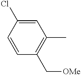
C1=CC(C[OMe])=C(C)C=C1Cl
